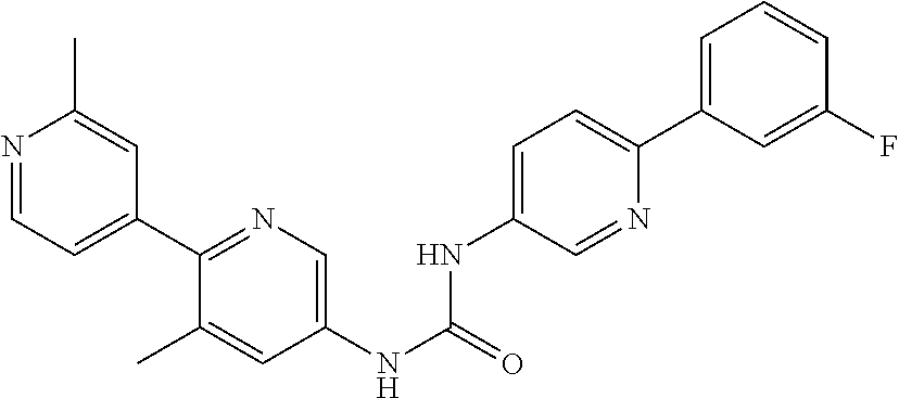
N1=CC=C(C2=NC=C(NC(=O)NC3=CC=C(C4=CC=CC(F)=C4)N=C3)C=C2C)C=C1C
